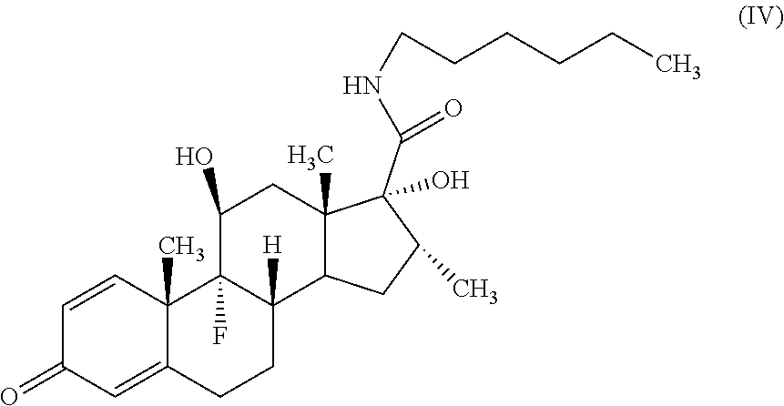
C1=CC2(C)C(=CC1=O)CCC1([H])C2(F)C(O)CC2(C)C1CC(C)C2(C(NCCCCCC)=O)O
